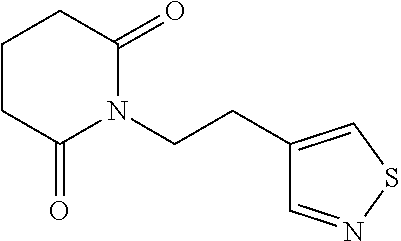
C(CN1C(=O)CCCC1=O)C1=CSN=C1
